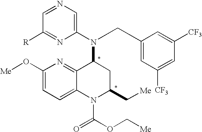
C1=NC=C(N(C2C3=NC(O[Me])=CC=C3N(C(OC[Me])=O)C(C[Me])C2)CC2=CC([CF3])=CC([CF3])=C2)N=C1[R]
